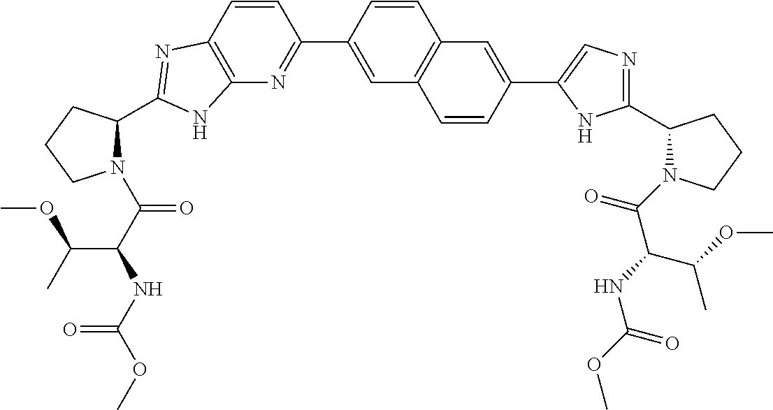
C12=C(C=CC(C3=CC4=C(C=C3)C=C(C3=CN=C(C5N(C(C(NC(=O)OC)C(OC)C)=O)CCC5)N3)C=C4)=N1)N=C(C1N(C(C(NC(OC)=O)C(C)OC)=O)CCC1)N2
